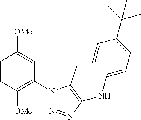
C1=CC([OMe])=C(N2N=NC(NC3=CC=C(C(C)(C)C)C=C3)=C2C)C=C1[OMe]
